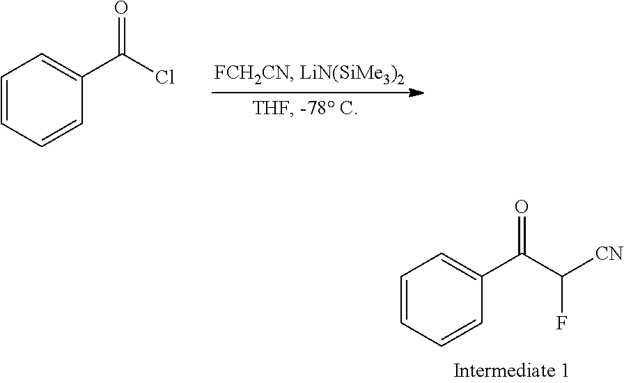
C1=CC=CC(C(C([CN])F)=O)=C1.C1=CC=CC(C(Cl)=O)=C1
